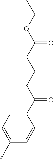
C1(C(CCCC(OCC)=O)=O)=CC=C(F)C=C1
